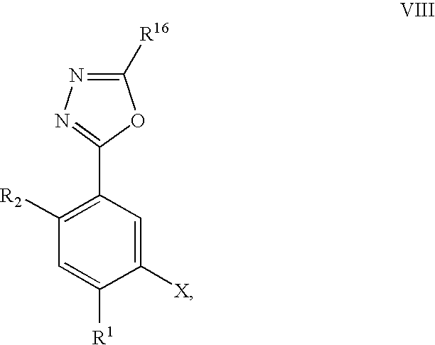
C1([X])=CC(C2=NN=C([R16])O2)=C([R2])C=C1[R1]
